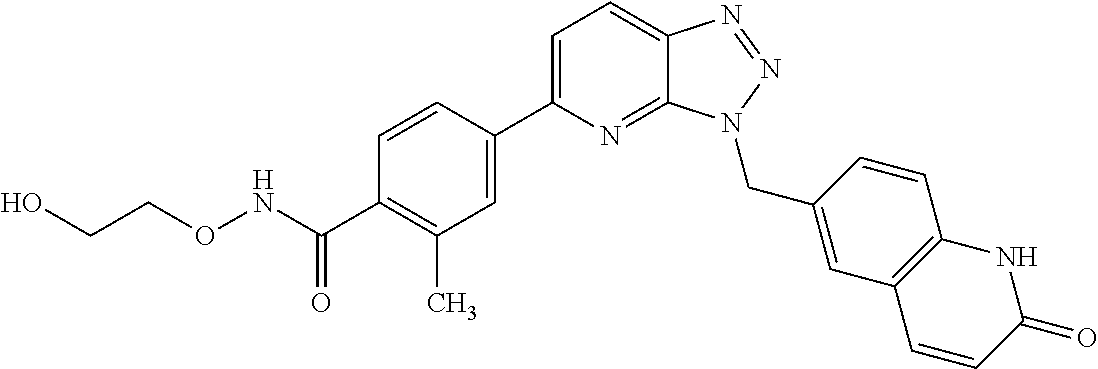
C1=CC(C2=CC=C3C(=N2)N(CC2=CC4=C(C=C2)NC(=O)C=C4)N=N3)=CC(C)=C1C(NOCCO)=O
